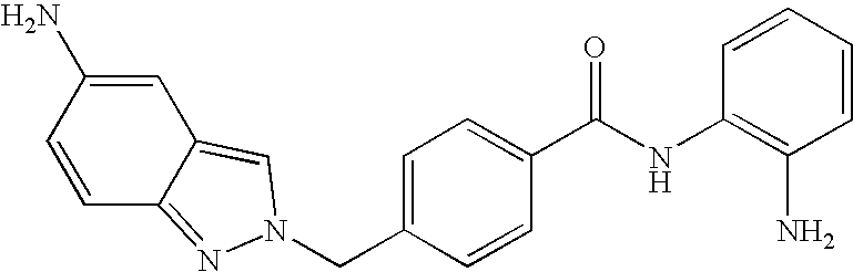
C1=CC=CC(N)=C1NC(C1=CC=C(CN2N=C3C=CC(N)=CC3=C2)C=C1)=O
